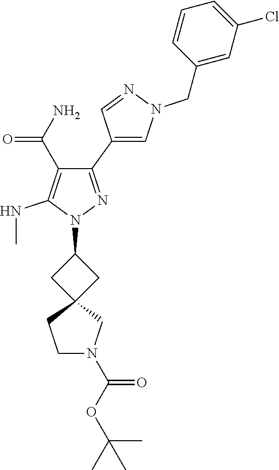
C1(C2=CN(CC3=CC(Cl)=CC=C3)N=C2)=NN(C2CC3(C2)CCN(C(OC(C)(C)C)=O)C3)C(NC)=C1C(N)=O
